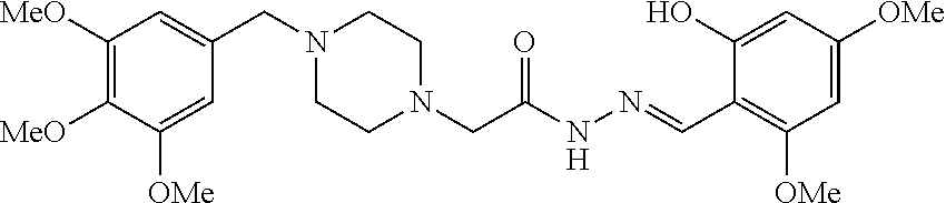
C1([MeO])=C([MeO])C([OMe])=CC(CN2CCN(CC(NN=CC3=C([OMe])C=C([OMe])C=C3O)=O)CC2)=C1
